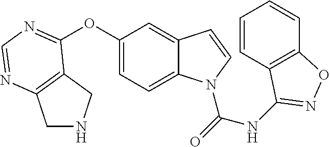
C1(OC2=NC=NC3=C2CNC3)=CC=C2C(=C1)C=CN2C(=O)NC1=NOC2=C1C=CC=C2
